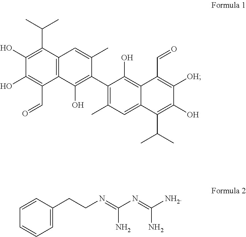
C1(O)=C(C=O)C2=C(C(C(C)C)=C1O)C=C(C)C(C1=C(C)C=C3C(=C1O)C(C=O)=C([OH])C(O)=C3C(C)C)=C2O.C1=CC=C(CCN=C(N=C([NH2])N)N)C=C1
